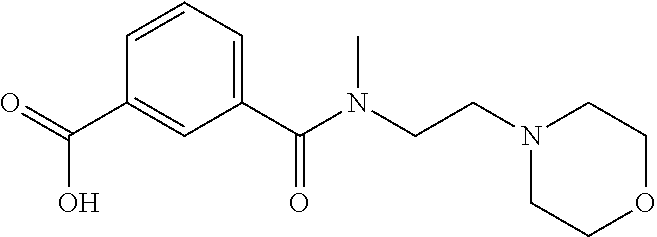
C1=CC=C(C(N(C)CCN2CCOCC2)=O)C=C1C(O)=O
